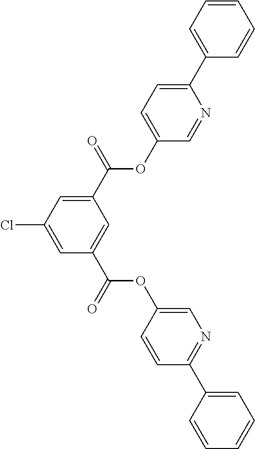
C1(C(=O)OC2=CC=C(C3=CC=CC=C3)N=C2)=CC(Cl)=CC(C(=O)OC2=CN=C(C3=CC=CC=C3)C=C2)=C1
